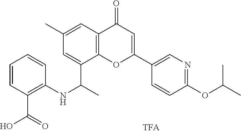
C1=CC(C(=O)O)=C(NC(C)C2=CC(C)=CC3=C2OC(C2=CN=C(OC(C)C)C=C2)=CC3=O)C=C1
